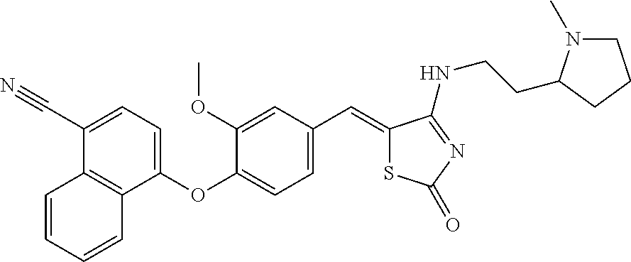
C12=C(C(OC3=CC=C(C=C4SC(=O)N=C4NCCC4N(C)CCC4)C=C3OC)=CC=C1C#N)C=CC=C2
